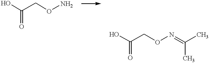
OC(CON)=O.OC(CON=C(C)C)=O
